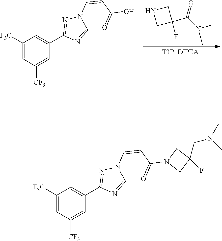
C(N(C)C)(=O)C1(F)CNC1.C1([F3C])=CC([CF3])=CC(C2=NN(C=CC(=O)O)C=N2)=C1.C1([F3C])=CC([CF3])=CC(C2=NN(C=CC(=O)N3CC(F)(CN(C)C)C3)C=N2)=C1
